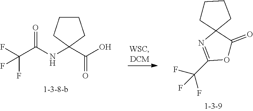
C1CCC(C(O)=O)(NC(=O)C(F)(F)F)C1.C(F)(F)(F)C1=NC2(C(=O)O1)CCCC2
